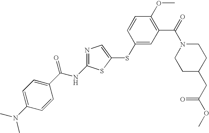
C1=C(N(C)C)C=CC(C(NC2=NC=C(SC3=CC(C(=O)N4CCC(CC(OC)=O)CC4)=C(OC)C=C3)S2)=O)=C1
